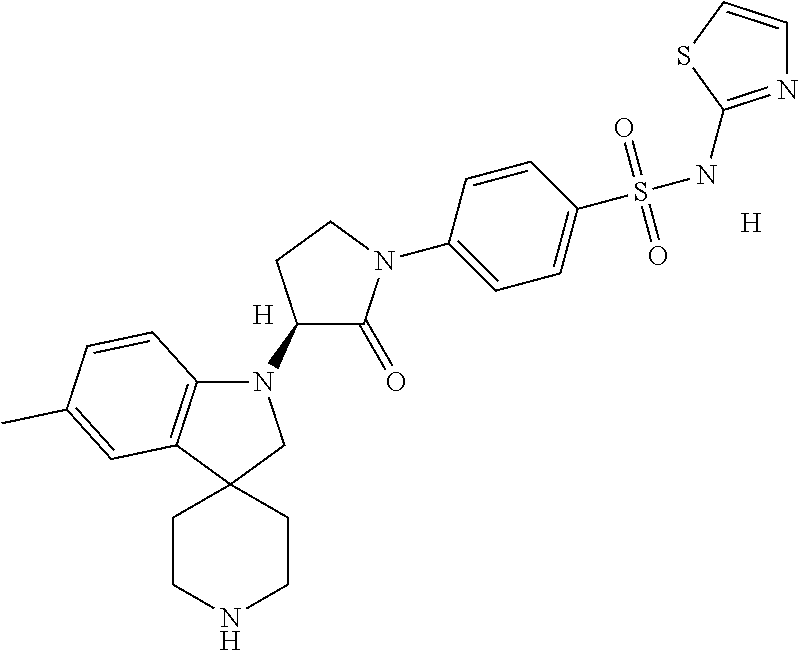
[H].C1CNCCC12CN(C1C(=O)N(C3=CC=C(S(NC4=NC=CS4)(=O)=O)C=C3)CC1)C1=C2C=C(C)C=C1.[H]
